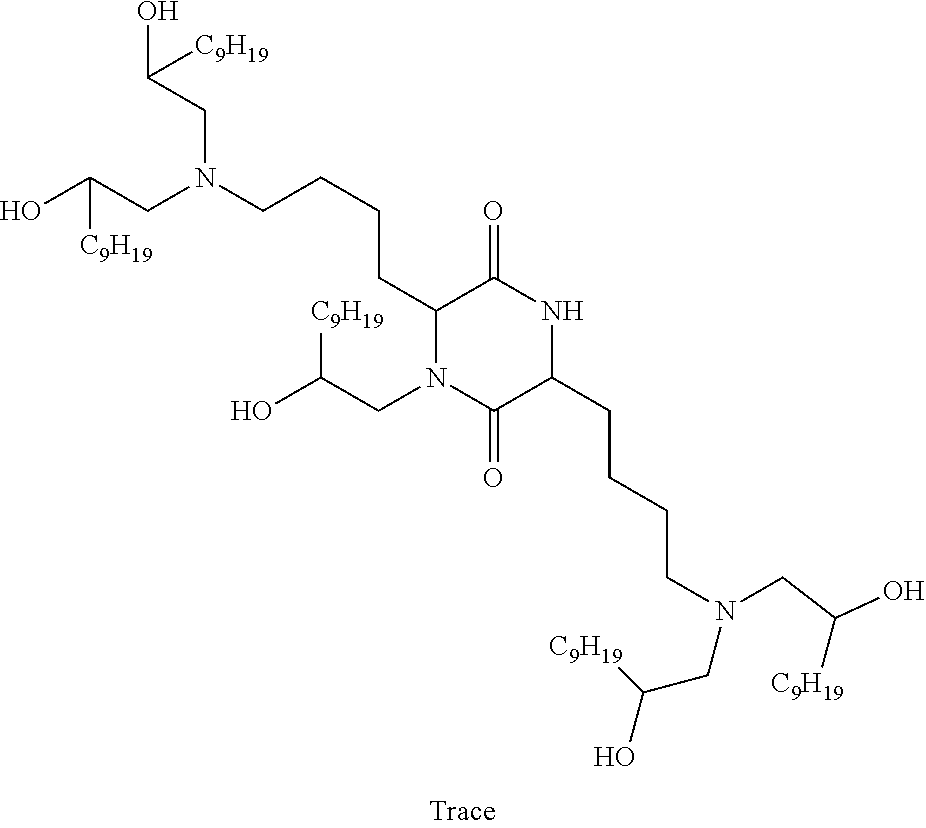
OC(CN(CCCCC1N(CC(O)[C9H19])C(=O)C(CCCCN(CC(O)[C9H19])CC([C9H19])O)NC1=O)CC(O)[C9H19])[C9H19]
